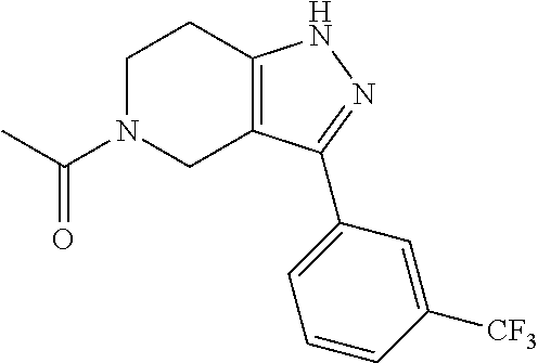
C1N(C(C)=O)CC2=C(C1)NN=C2C1=CC=CC([CF3])=C1
